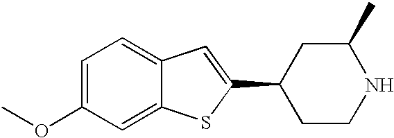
COC1=CC=C2C(=C1)SC(C1CCNC(C)C1)=C2
